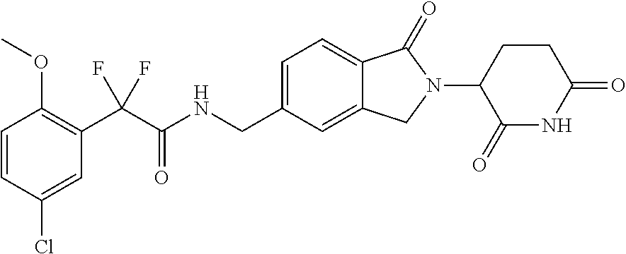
C1=C(CNC(C(C2=C(OC)C=CC(Cl)=C2)(F)F)=O)C=C2C(=C1)C(=O)N(C1C(=O)NC(=O)CC1)C2
